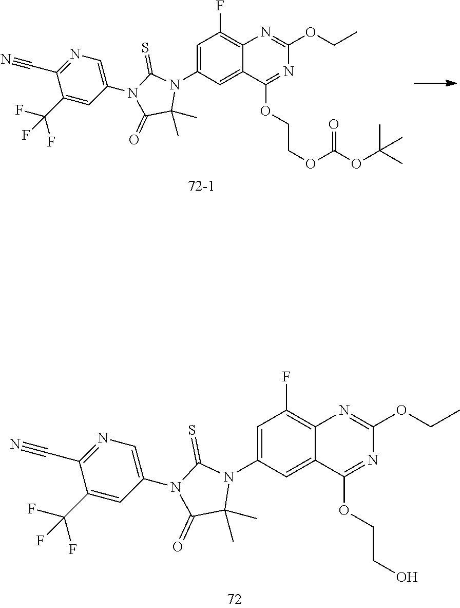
C1=C(N2C(C)(C)C(=O)N(C3=CN=C(C#N)C(C(F)(F)F)=C3)C2=S)C=C2C(=C1F)N=C(OCC)N=C2OCCOC(OC(C)(C)C)=O.C1=C(N2C(C)(C)C(=O)N(C3=CN=C(C#N)C(C(F)(F)F)=C3)C2=S)C=C2C(=C1F)N=C(OCC)N=C2OCCO
